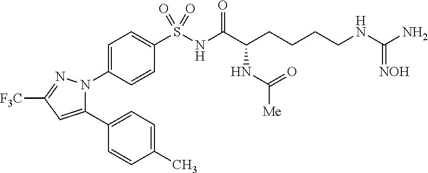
C1(S(NC(C(CCCCNC(N)=[NOH])NC([Me])=O)=O)(=O)=O)=CC=C(N2C(C3=CC=C(C)C=C3)=CC([F3C])=N2)C=C1
